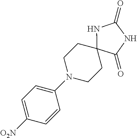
C1(=O)NC2(C(=O)N1)CCN(C1=CC=C([O2N])C=C1)CC2
